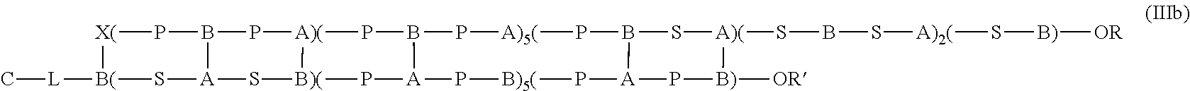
C[L][B(]1S[A]2S[B)(]3P[A]4P[B)5(]P[A]5P[B)]([OR])[A)(](SBS[A)2(]S[B)][OR])SB5P[A)5(]PB4P[A)(]3PB2P[X(]1
